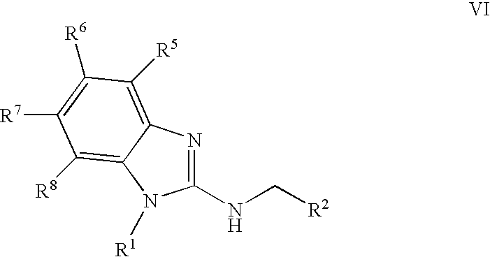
C1(NC[R2])=NC2=C([R5])C([R6])=C([R7])C([R8])=C2N1[R1]
